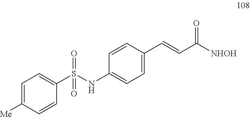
S(=O)(NC1=CC=C(C=CC([NHOH])=O)C=C1)(=O)C1=CC=C([Me])C=C1
